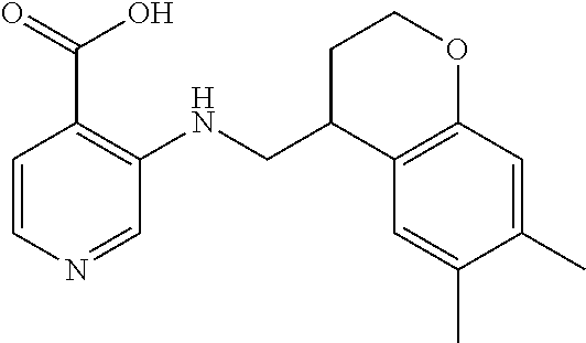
C1=C(C)C(C)=CC2=C1C(CNC1=C(C(O)=O)C=CN=C1)CCO2
